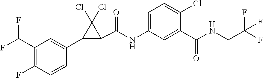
C1(C(F)F)=C(F)C=CC(C2C(C(=O)NC3=CC=C(Cl)C(C(NCC(F)(F)F)=O)=C3)C2(Cl)Cl)=C1
